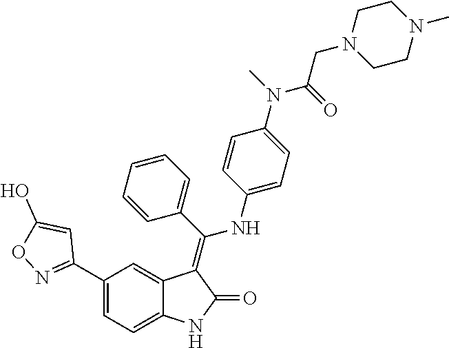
C1(C2=NOC(O)=C2)=CC=C2C(=C1)C(=C(C1=CC=CC=C1)NC1=CC=C(N(C)C(=O)CN3CCN(C)CC3)C=C1)C(=O)N2
